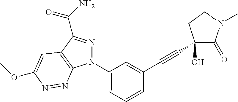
C1(N2N=C(C(=O)N)C3=C2N=NC(OC)=C3)=CC=CC(C#CC2(O)C(=O)N(C)CC2)=C1
